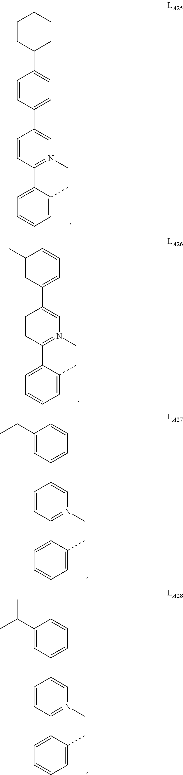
C1=CC(C2=CC=CC=C2C)=N(C)C=C1C1=CC=C(C2CCCCC2)C=C1.C1=CC(C2=CC=CC=C2C)=N(C)C=C1C1=CC=CC(C)=C1.C1=CC(C2=CC=CC=C2C)=N(C)C=C1C1=CC=CC(CC)=C1.C1=CC(C2=CC=CC=C2C)=N(C)C=C1C1=CC=CC(C(C)C)=C1
